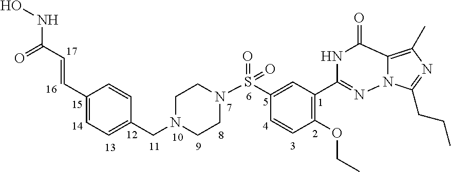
ONC(C=CC1=CC=C(CN2CCN(S(C3=CC(C4=NN5C(=C(C)N=C5CCC)C(=O)N4)=C(OCC)C=C3)(=O)=O)CC2)C=C1)=O
